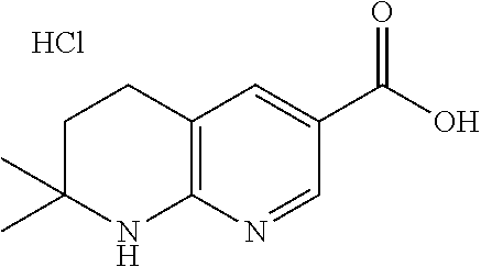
C12=C(N=CC(C(=O)O)=C1)NC(C)(C)CC2.Cl
